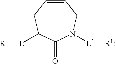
C1=CCC([L][R])C(=O)N([L1][R1])C1
